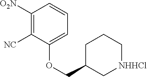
C1([O2N])=C([NC])C(OCC2C[NHHCl]CCC2)=CC=C1
